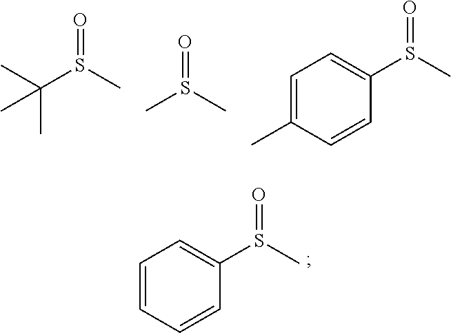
C1=CC=CC(S(C)=O)=C1.C1=C(C)C=CC(S(C)=O)=C1.CS(C)=O.C(S(C)=O)(C)(C)C
